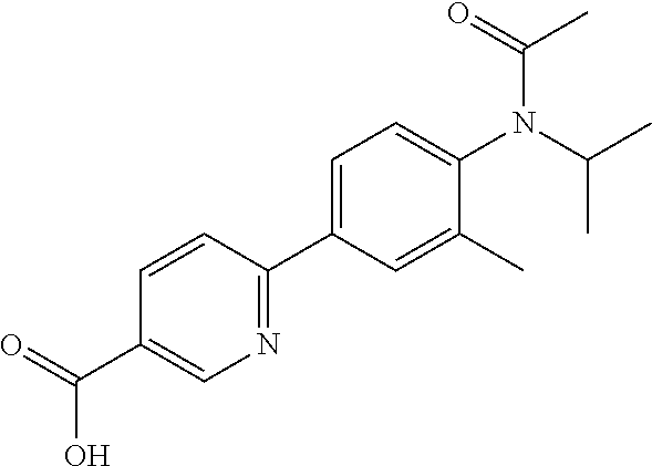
C(C1=CN=C(C2=CC=C(N(C(=O)C)C(C)C)C(C)=C2)C=C1)(=O)O
